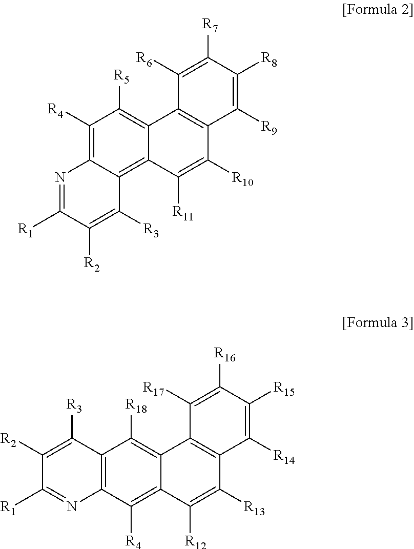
C1([R4])=C2C(=C3C(=C1[R5])C1=C(C([R10])=C3[R11])C([R9])=C([R8])C([R7])=C1[R6])C([R3])=C([R2])C([R1])=N2.C12=C(C([R4])=C3C(=C1[R18])C1=C(C([R13])=C3[R12])C([R14])=C([R15])C([R16])=C1[R17])N=C([R1])C([R2])=C2[R3]
